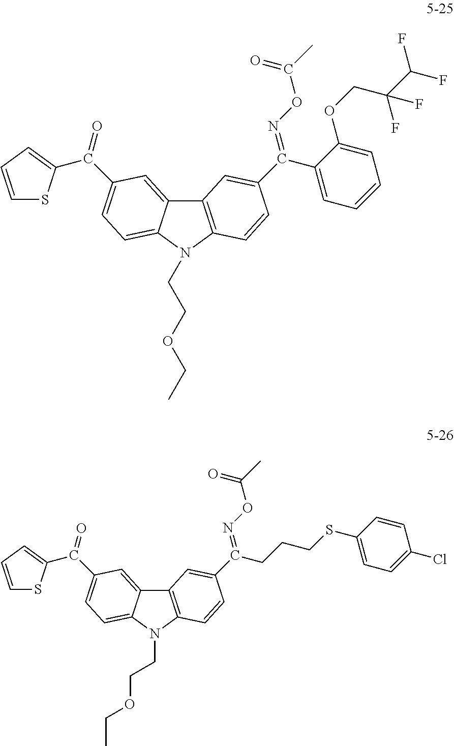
C12=C(N(CCOCC)C3=CC=C(C(=O)C4=CC=CS4)C=C13)C=CC(C(C1=CC=CC=C1OCC(C(F)F)(F)F)=NOC(C)=O)=C2.C12=C(N(CCOCC)C3=CC=C(C(=O)C4=CC=CS4)C=C13)C=CC(C(CCCSC1=CC=C(Cl)C=C1)=NOC(C)=O)=C2
